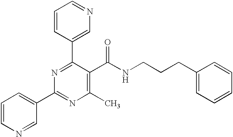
C1=CC(C2=NC(C3=CC=CN=C3)=NC(C)=C2C(NCCCC2=CC=CC=C2)=O)=CN=C1
